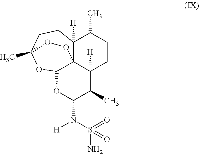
C1(C)C2([H])C34C(OC1N(S(N)(=O)=O)[H])OC(C)(CCC3([H])C(C)CC2)OO4
